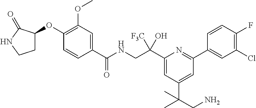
N(CC(C1=CC(C(CN)(C)C)=CC(C2=CC(Cl)=C(F)C=C2)=N1)([F3C])O)C(C1=CC(OC)=C(OC2CCNC2=O)C=C1)=O
